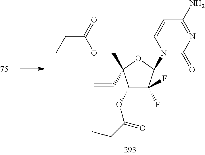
C1(OC(=O)CC)C(F)(F)C(N2C(=O)N=C(N)C=C2)OC1(C=C)COC(=O)CC
